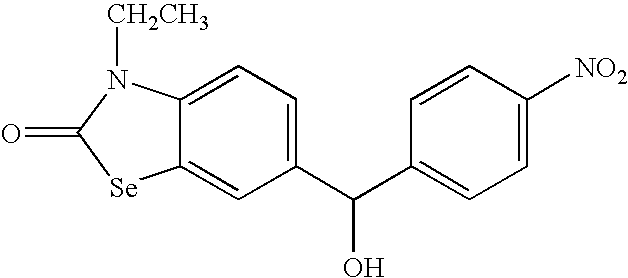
C12=CC(C(C3=CC=C([NO2])C=C3)O)=CC=C1N([CH2CH3])C(=O)[Se]2
